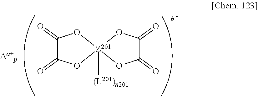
C1(=O)C(=O)O[Z201]2([(L201)n201])(O1)OC(=O)C(=O)O2
